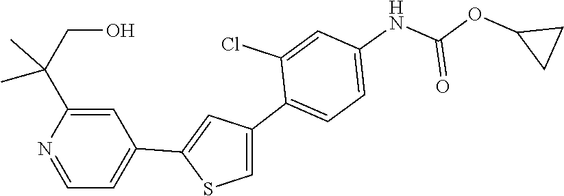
C1(C2=CC(C3=CC=C(NC(=O)OC4CC4)C=C3Cl)=CS2)=CC=NC(C(C)(C)CO)=C1
